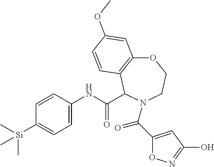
C1=CC(NC(=O)C2C3=C(OCCN2C(C2=CC(O)=NO2)=O)C=C(OC)C=C3)=CC=C1[Si](C)(C)C
